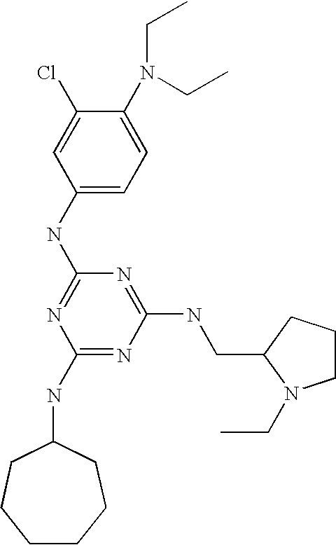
C1(NC2=NC(NC3CCCCCC3)=NC(NCC3N(CC)CCC3)=N2)=CC=C(N(CC)CC)C(Cl)=C1
